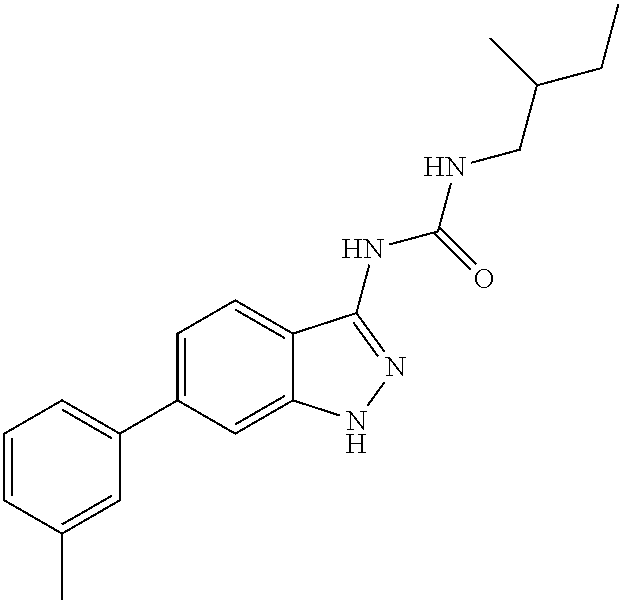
C1=CC(C)=CC(C2=CC=C3C(=C2)NN=C3NC(NCC(CC)C)=O)=C1
